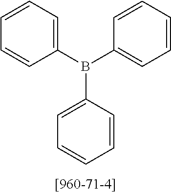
C1=CC(B(C2=CC=CC=C2)C2=CC=CC=C2)=CC=C1
